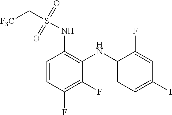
C1=CC(F)=C(F)C(NC2=CC=C(I)C=C2F)=C1NS(C[F3C])(=O)=O
